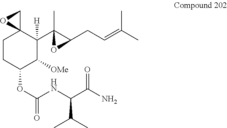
C1CC(OC(NC(C(N)=O)C(C)C)=O)C([OMe])C(C2(C)C(CC=C(C)C)O2)([H])C12CO2
